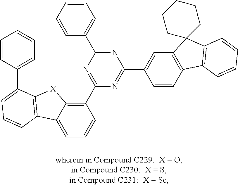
C1=C2C(=C(C3=NC(C4=CC=CC=C4)=NC(C4=CC5=C(C=C4)C4=C(C56CCCCC6)C=CC=C4)=N3)C=C1)[X]C1=C2C=CC=C1C1=CC=CC=C1
